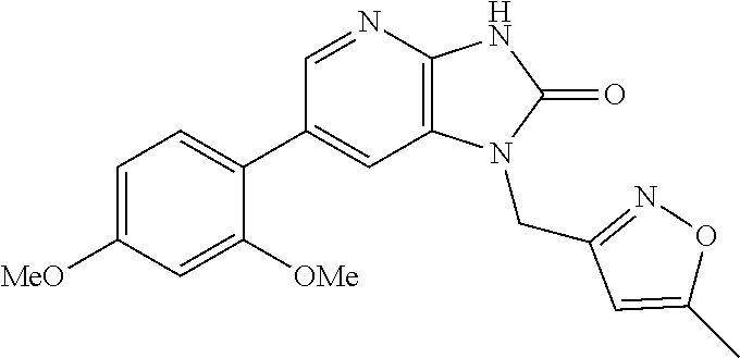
C1(C2=CC=C([MeO])C=C2[OMe])=CC2=C(N=C1)NC(=O)N2CC1=NOC(C)=C1
